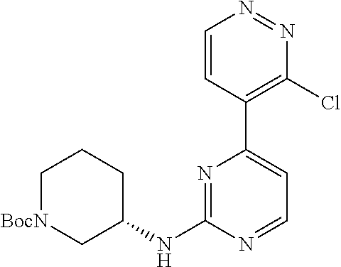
C1=CC(C2=CC=NC(NC3CCC[BocN]C3)=N2)=C(Cl)N=N1
